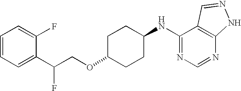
C1=CC=C(C(COC2CCC(NC3=NC=NC4=C3C=NN4)CC2)F)C(F)=C1
